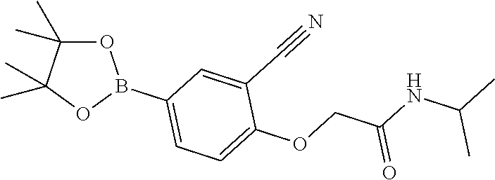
O1C(C)(C)C(C)(C)OB1C1=CC=C(OCC(NC(C)C)=O)C(C#N)=C1
